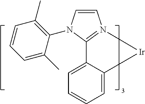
C1=C2C(=CC=C1)[Ir]N1=C2N(C2=C(C)C=CC=C2C)C=C1
